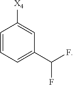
C1=CC=C(C(F)F)C=C1[X4]
